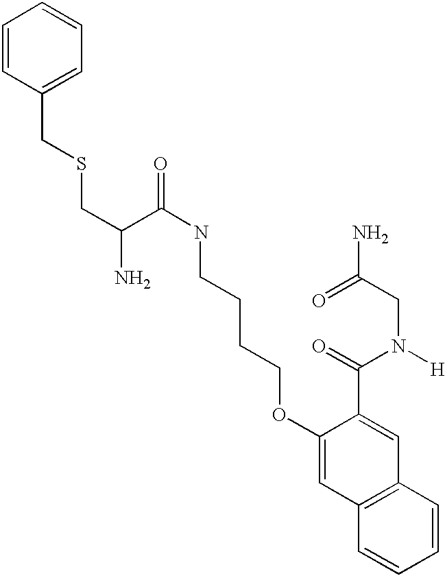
C(SCC1=CC=CC=C1)C(C(NCCCCOC1=CC2=C(C=C1C(=O)N([H])CC(N)=O)C=CC=C2)=O)N
